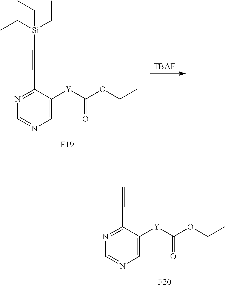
N1=C(C#C[Si](CC)(CC)CC)C([Y]C(OCC)=O)=CN=C1.[F19].[TBAF].N1=C(C#C)C([Y]C(OCC)=O)=CN=C1.[F20]
